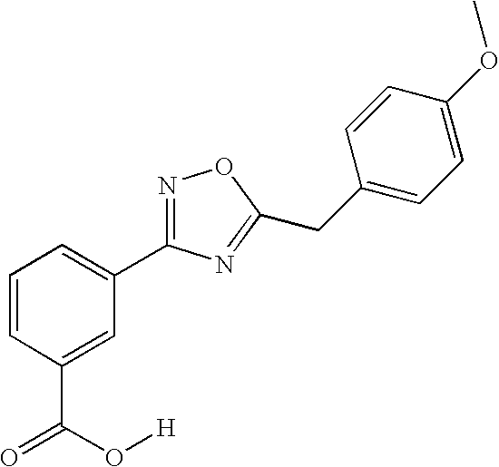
C1=CC(C(=O)O[H])=CC(C2=NOC(CC3=CC=C(OC)C=C3)=N2)=C1
